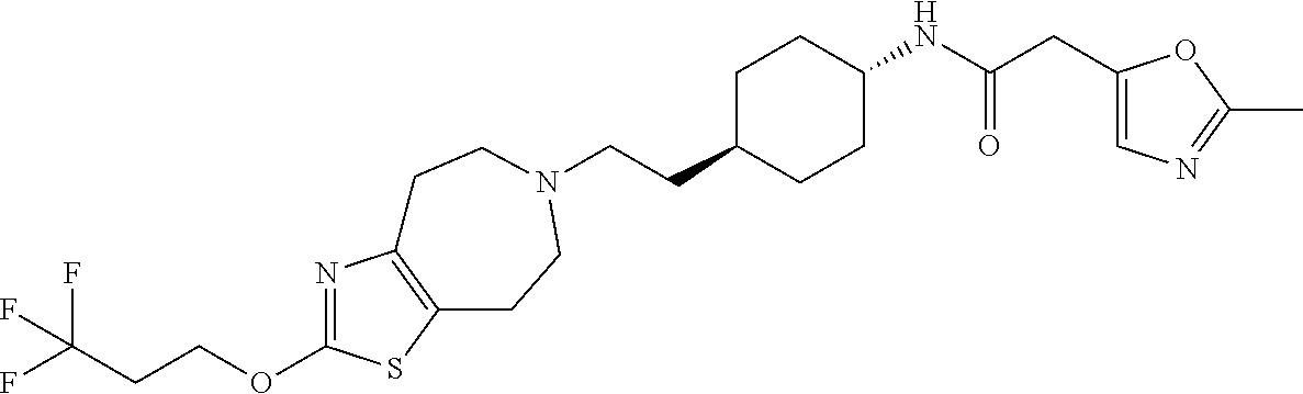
N1=C(OCCC(F)(F)F)SC2=C1CCN(CCC1CCC(NC(CC3=CN=C(C)O3)=O)CC1)CC2
